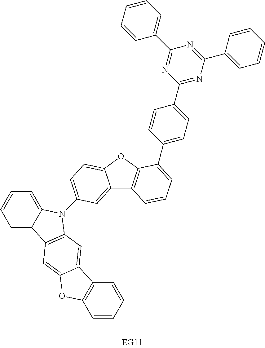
C1=C2C(=CC=C1)N(C1=CC=C3C(=C1)C1=C(O3)C(C3=CC=C(C4=NC(C5=CC=CC=C5)=NC(C5=CC=CC=C5)=N4)C=C3)=CC=C1)C1=C2C=C2C(=C1)C1=C(O2)C=CC=C1
